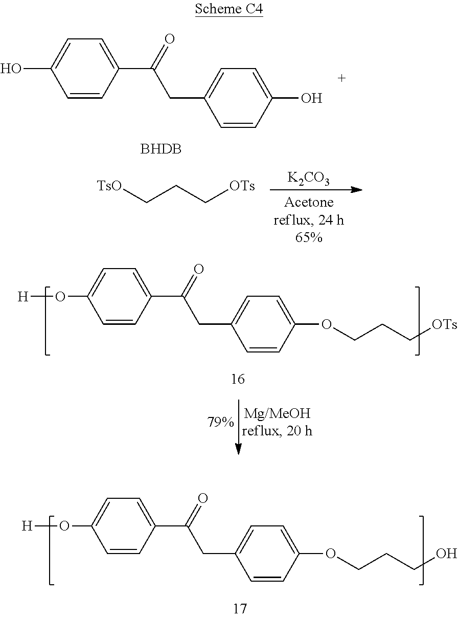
C1=CC(C(=O)CC2=CC=C(O)C=C2)=CC=C1O.[BHDB].[K2CO3].[TsO]CCC[OTs].C1=CC(C(=O)CC2=CC=C(OCCC[OTs])C=C2)=CC=C1O[H].C1=CC(C(=O)CC2=CC=C(OCCCO)C=C2)=CC=C1O[H]
